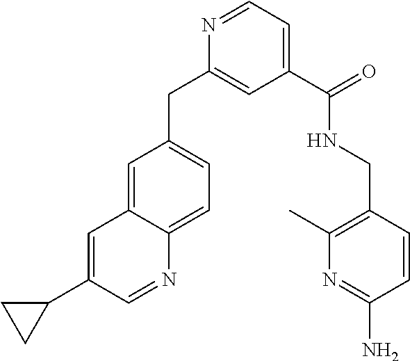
C1=C2C(=CC=C1CC1=CC(C(NCC3=C(C)N=C(N)C=C3)=O)=CC=N1)N=CC(C1CC1)=C2
